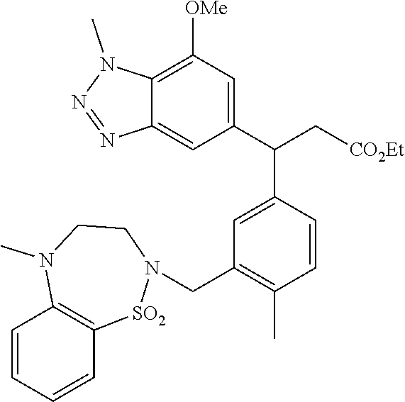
C12=C([OMe])C=C(C(C[CO2Et])C3=CC(CN4[SO2]C5=C(C=CC=C5)N(C)CC4)=C(C)C=C3)C=C1N=NN2C
